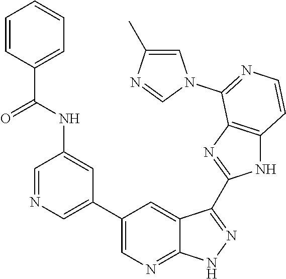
C1=NC=C(C2=CN=C3C(=C2)C(C2=NC4=C(N2)C=CN=C4N2C=C(C)N=C2)=NN3)C=C1NC(C1=CC=CC=C1)=O
